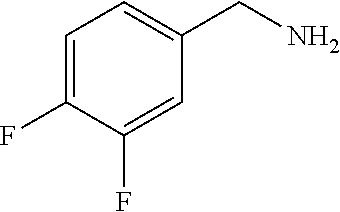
C1=C(F)C(F)=CC(CN)=C1
